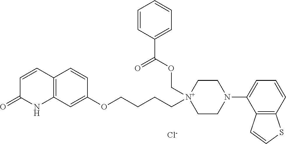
[Cl-].C1=CC2=C(NC1=O)C=C(OCCCC[N+]1(COC(C3=CC=CC=C3)=O)CCN(C3=CC=CC4=C3C=CS4)CC1)C=C2
